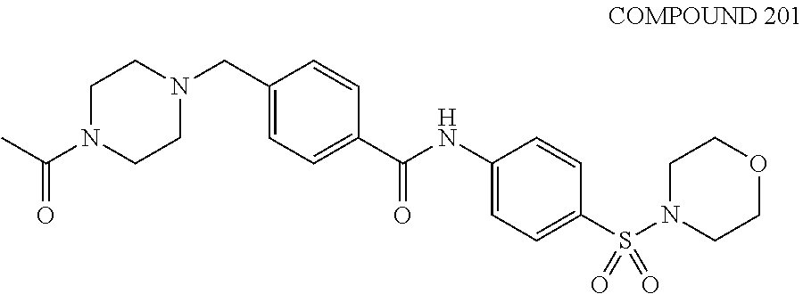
CC(N1CCN(CC2=CC=C(C(NC3=CC=C(S(N4CCOCC4)(=O)=O)C=C3)=O)C=C2)CC1)=O
